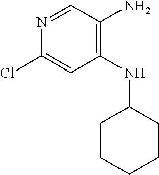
C1(NC2CCCCC2)=C(N)C=NC(Cl)=C1
